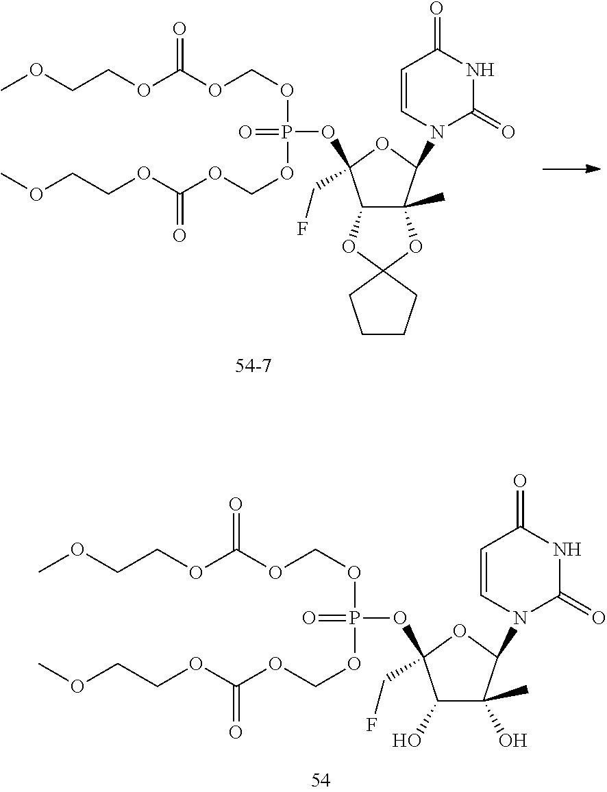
COCCOC(OCOP(=O)(OCOC(OCCOC)=O)OC1(CF)C2C(C)(C(N3C=CC(=O)NC3=O)O1)OC1(O2)CCCC1)=O.COCCOC(OCOP(=O)(OCOC(OCCOC)=O)OC1(CF)C(O)C(C)(O)C(N2C=CC(=O)NC2=O)O1)=O
